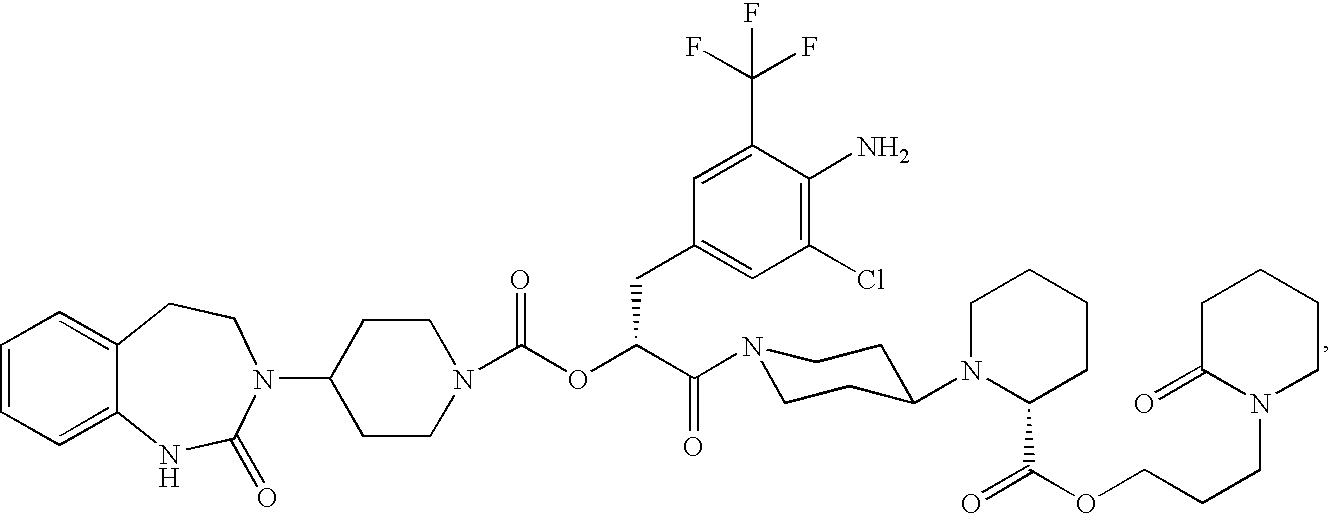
C1=CC=C2C(=C1)CCN(C1CCN(C(OC(C(=O)N3CCC(N4C(C(=O)OCCCN5CCCCC5=O)CCCC4)CC3)CC3=CC(Cl)=C(N)C(C(F)(F)F)=C3)=O)CC1)C(=O)N2
